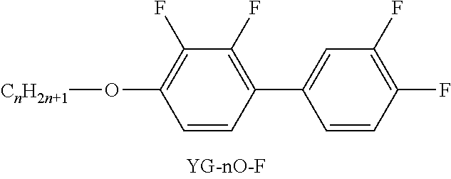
C1(F)=C(O[CnH2n+1])C=CC(C2=CC(F)=C(F)C=C2)=C1F
